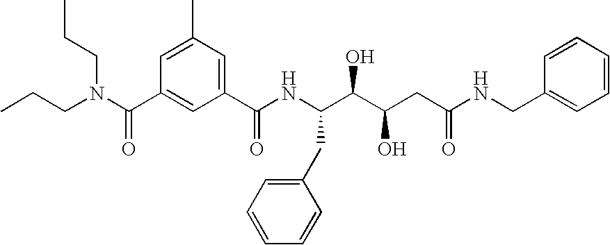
CCCN(C(C1=CC(C(NC(C(C(CC(NCC2=CC=CC=C2)=O)O)O)CC2=CC=CC=C2)=O)=CC(C)=C1)=O)CCC
